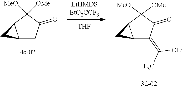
C1([MeO])([OMe])C2CC2CC1=O.C(=C1C2CC2C([MeO])([OMe])C1=O)([OLi])[F3C].[THF]
